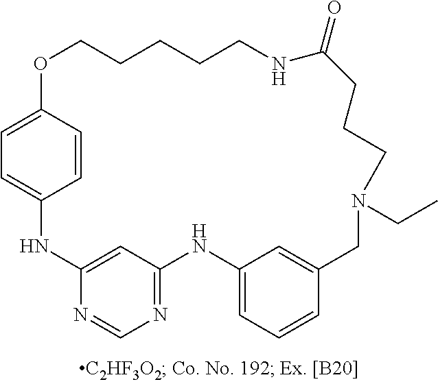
N1C2=CC(=NC=N2)NC2=CC=CC(=C2)CN(CC)CCCC(=O)NCCCCCOC2=CC=C1C=C2
